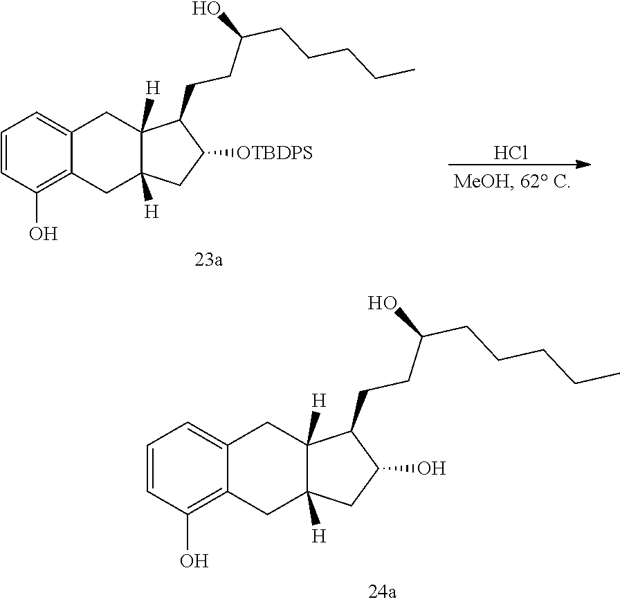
C1=CC(O)=C2C(=C1)CC1([H])C([H])(C2)CC([OTBDPS])C1CCC(CCCCC)O.Cl.C1=CC(O)=C2C(=C1)CC1([H])C([H])(C2)CC(O)C1CCC(CCCCC)O
